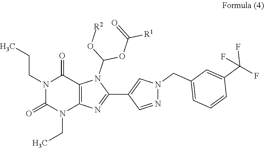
N1(CCC)C(=O)N(CC)C2=C(C1=O)N(C(OC([R1])=O)O[R2])C(C1=CN(CC3=CC=CC(C(F)(F)F)=C3)N=C1)=N2
